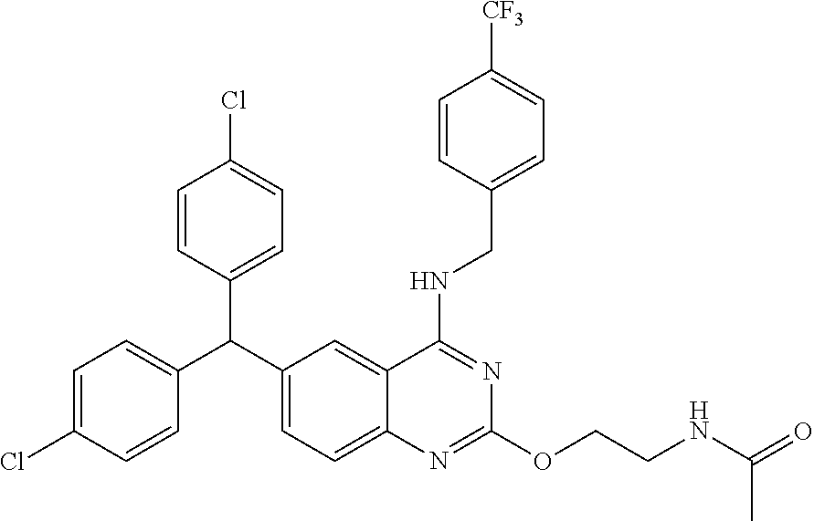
C1=C(Cl)C=CC(C(C2=CC=C3C(=C2)C(NCC2=CC=C([CF3])C=C2)=NC(OCCNC(=O)C)=N3)C2=CC=C(Cl)C=C2)=C1
